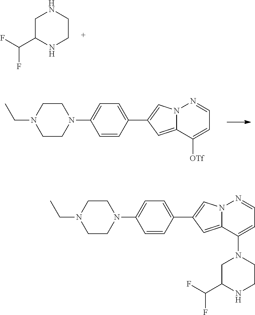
C1C(C(F)F)NCCN1.N12C(=CC(C3=CC=C(N4CCN(CC)CC4)C=C3)=C1)C([OTf])=CC=N2.N12C(=CC(C3=CC=C(N4CCN(CC)CC4)C=C3)=C1)C(N1CC(C(F)F)NCC1)=CC=N2
